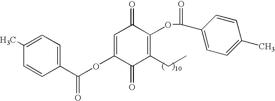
C(OC1=CC(=O)C(OC(=O)C2=CC=C(C)C=C2)=C(CC)C1=O)(=O)C1=CC=C(C)C=C1
